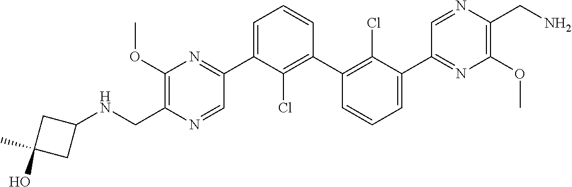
C1(C2=NC(OC)=C(CNC3CC(C)(O)C3)N=C2)=CC=CC(C2=C(Cl)C(C3=NC(OC)=C(CN)N=C3)=CC=C2)=C1Cl
